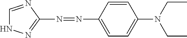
C1=NC(N=NC2=CC=C(N(CC)CC)C=C2)=NN1
